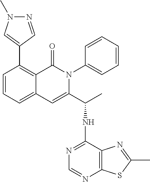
C1=CC=C2C(=C1C1=CN(C)N=C1)C(=O)N(C1=CC=CC=C1)C(C(C)NC1=NC=NC3=C1N=C(C)S3)=C2
